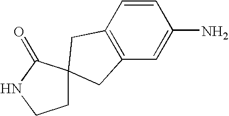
C12=C(C=C(N)C=C1)CC1(C2)CCNC1=O
